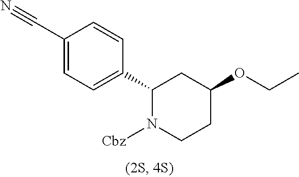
C1(C#N)=CC=C(C2N([Cbz])CCC(OCC)C2)C=C1
